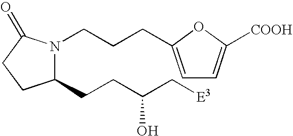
N1(CCCC2=CC=C([COOH])O2)C(CCC(C[E3])O)CCC1=O
